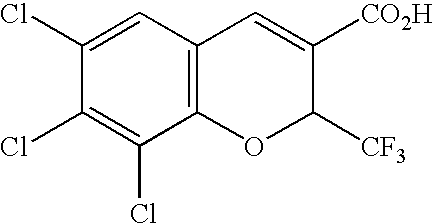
C1(Cl)=CC2=C(C(Cl)=C1Cl)OC([CF3])C([CO2H])=C2
